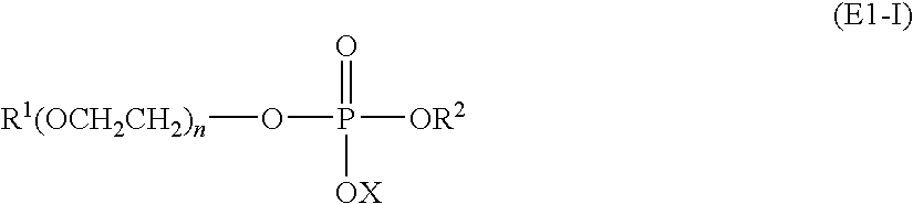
[R1(OCH2CH2)n]OP(=O)([OX])[OR2]
